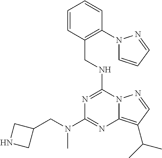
N1=C(NCC2=C(N3C=CC=N3)C=CC=C2)N2C(=C(C(C)C)C=N2)N=C1N(CC1CNC1)C
